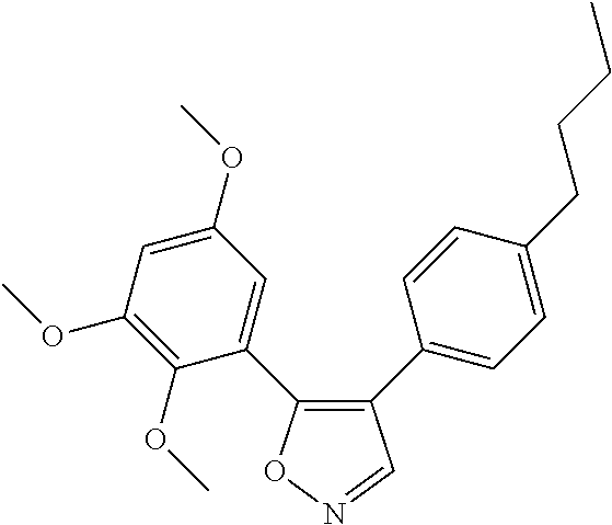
C1(C2=CC=C(CCCC)C=C2)=C(C2=CC(OC)=CC(OC)=C2OC)ON=C1
